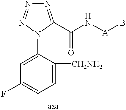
C1=C([CH2NH2])C(N2C(C(N[A]B)=O)=NN=N2)=CC(F)=C1
